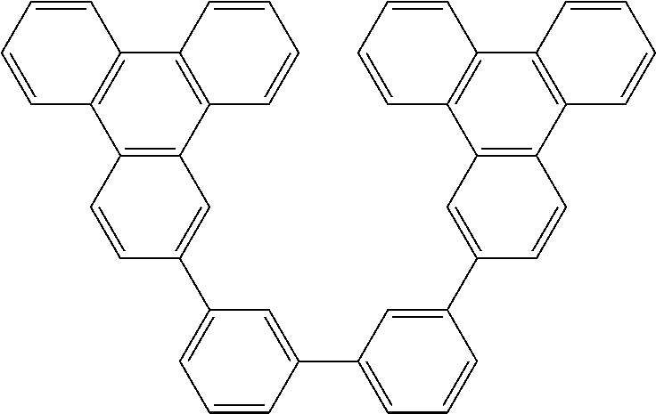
C1(C2=CC=CC(C3=CC4=C(C5=C(C6=C4C=CC=C6)C=CC=C5)C=C3)=C2)=CC(C2=CC3=C(C4=C(C5=C3C=CC=C5)C=CC=C4)C=C2)=CC=C1
